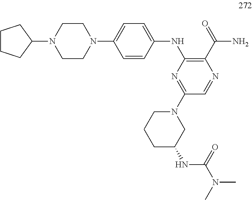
C1=CC(NC2=C(C(=O)N)N=CC(N3CCCC(NC(N(C)C)=O)C3)=N2)=CC=C1N1CCN(C2CCCC2)CC1
